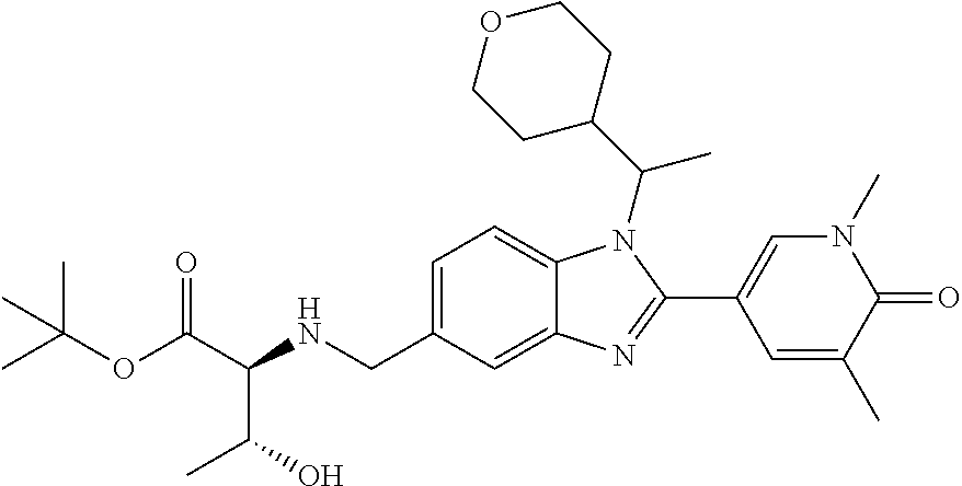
C12=CC(CNC(C(C)O)C(OC(C)(C)C)=O)=CC=C1N(C(C1CCOCC1)C)C(C1=CN(C)C(=O)C(C)=C1)=N2
